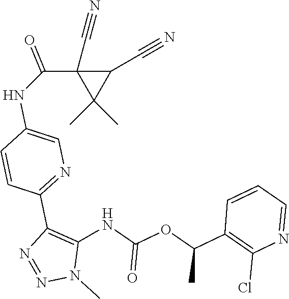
C1(C(OC(NC2=C(C3=NC=C(NC(C4(C#N)C(C)(C)C4C#N)=O)C=C3)N=NN2C)=O)C)=C(Cl)N=CC=C1
